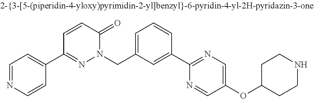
C1=CC(C2=NN(CC3=CC=CC(C4=NC=C(OC5CCNCC5)C=N4)=C3)C(=O)C=C2)=CC=N1
